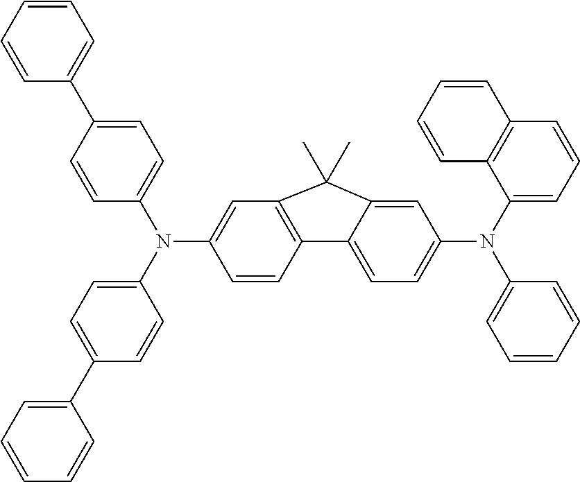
C12=C(C=C(N(C3=CC=C(C4=CC=CC=C4)C=C3)C3=CC=C(C4=CC=CC=C4)C=C3)C=C1)C(C)(C)C1=CC(N(C3=CC=CC4=C3C=CC=C4)C3=CC=CC=C3)=CC=C21
